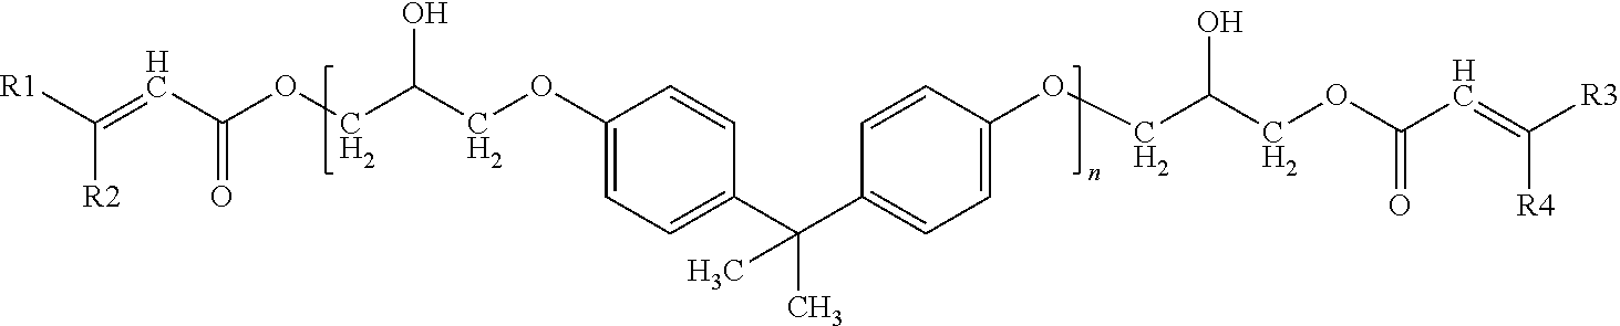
[R1]C([R2])=CC(=O)OCC(O)COC1=CC=C(C(C)(C2=CC=C(OCC(O)COC(=O)C=C([R4])[R3])C=C2)C)C=C1
